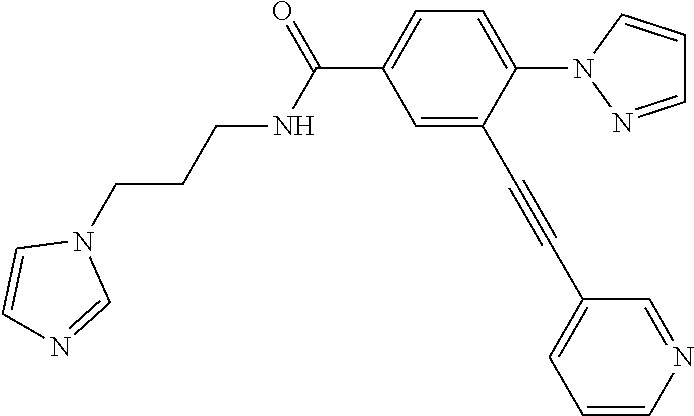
N(C(C1=CC=C(N2N=CC=C2)C(C#CC2=CC=CN=C2)=C1)=O)CCCN1C=CN=C1
